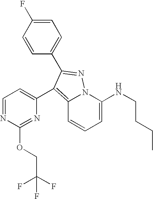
C12=C(C3=CC=NC(OCC(F)(F)F)=N3)C(C3=CC=C(F)C=C3)=NN1C(NCCCC)=CC=C2
